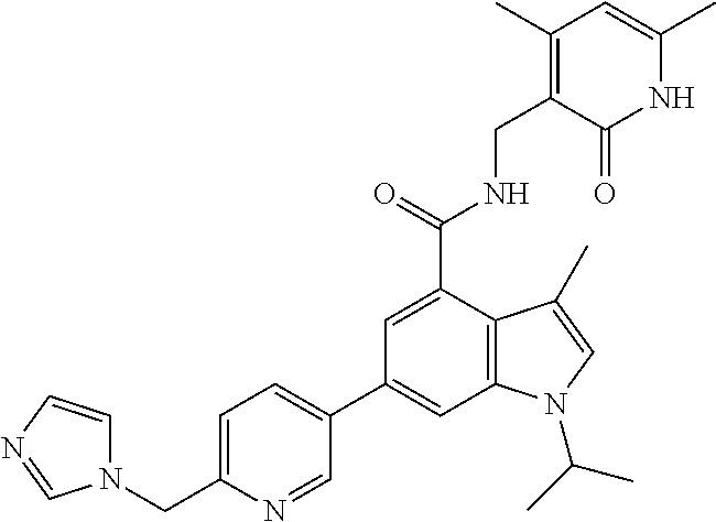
C1=C(CN2C=CN=C2)N=CC(C2=CC3=C(C(C(NCC4=C(C)C=C(C)NC4=O)=O)=C2)C(C)=CN3C(C)C)=C1
